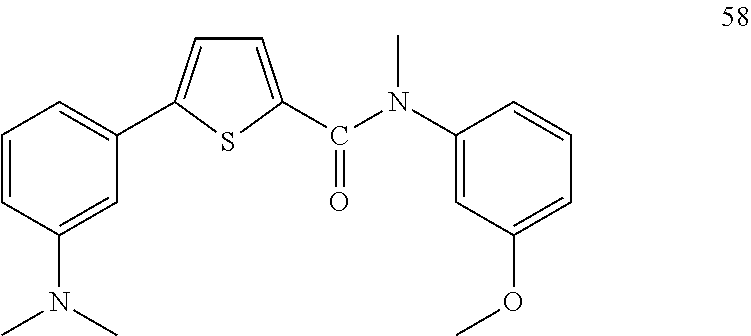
C1=CC(N(C)C)=CC(C2=CC=C(C(N(C3=CC(OC)=CC=C3)C)=O)S2)=C1
